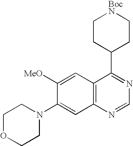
C12=C(N=CN=C1C1CC[BocN]CC1)C=C(N1CCOCC1)C([MeO])=C2
